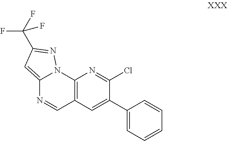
C12=CC(C(F)(F)F)=NN1C1=C(C=N2)C=C(C2=CC=CC=C2)C(Cl)=N1
